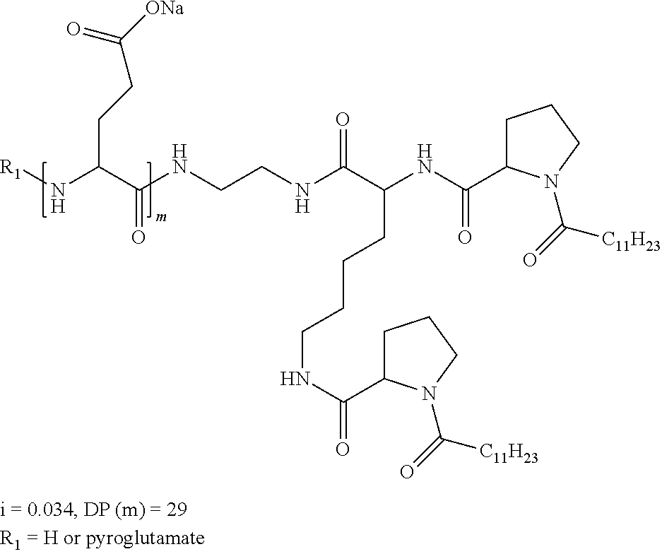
[R1]NC(C(NCCNC(C(NC(C1CCCN1C(=O)[C11H23])=O)CCCCNC(=O)C1CCCN1C(=O)[C11H23])=O)=O)CCC([ONa])=O
